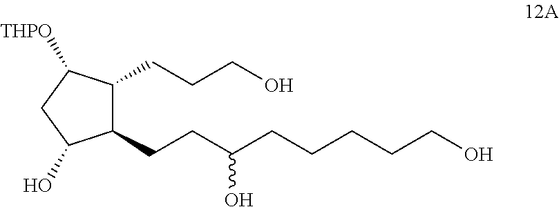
C(CC(CCCCCO)O)C1C(CCCO)C([THPO])CC1O
